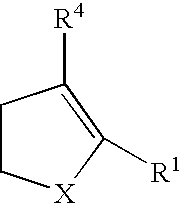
C1CC([R4])=C([R1])[X]1
